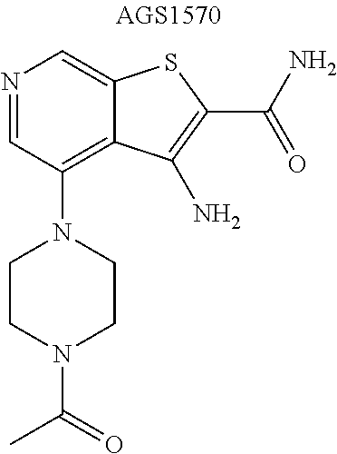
N1=CC(N2CCN(C(C)=O)CC2)=C2C(=C1)SC(C(N)=O)=C2N
